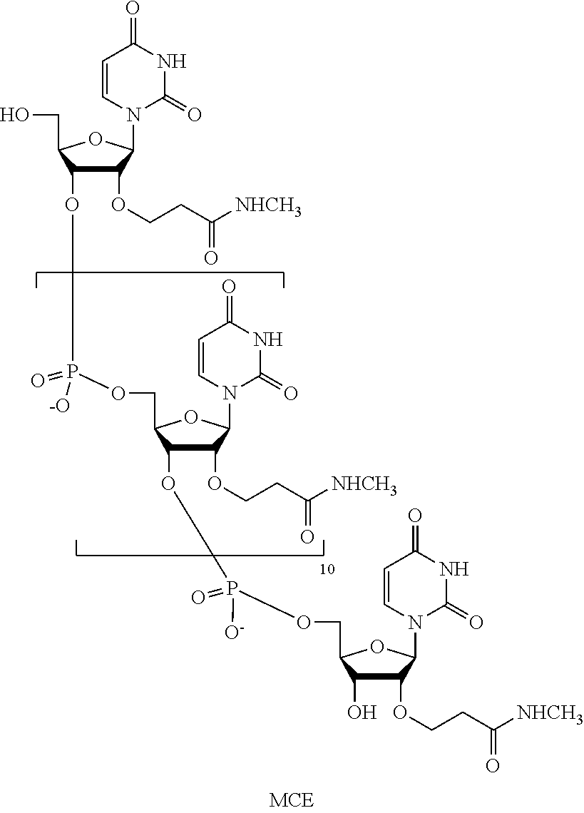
C1=CN(C2C(OCCC([NHCH3])=O)C(OP(OCC3C(OP(OCC4C(O)C(OCCC([NHCH3])=O)C(N5C=CC(=O)NC5=O)O4)(=O)[O-])C(OCCC([NHCH3])=O)C(N4C=CC(=O)NC4=O)O3)(=O)[-O])C(CO)O2)C(=O)NC1=O
